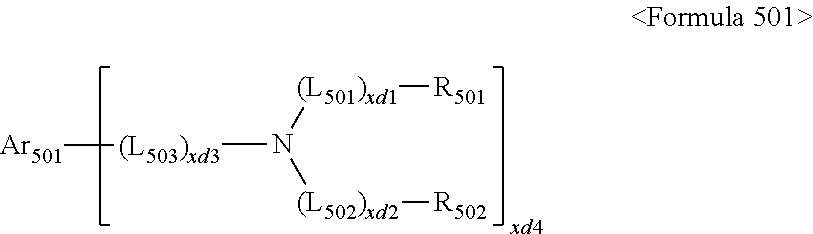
[(L501)xd1]([R501])N([(L502)xd2][R502])[(L503)xd3][Ar501]
